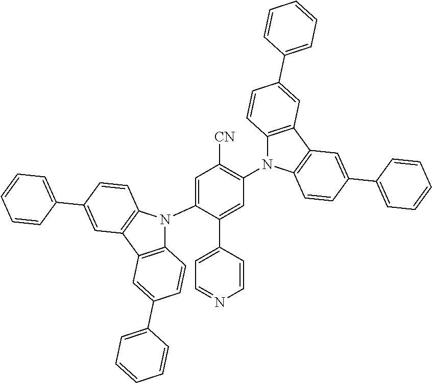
C1=C(N2C3=C(C4=C2C=CC(C2=CC=CC=C2)=C4)C=C(C2=CC=CC=C2)C=C3)C(C2=CC=NC=C2)=CC(N2C3=C(C4=C2C=CC(C2=CC=CC=C2)=C4)C=C(C2=CC=CC=C2)C=C3)=C1[CN]
